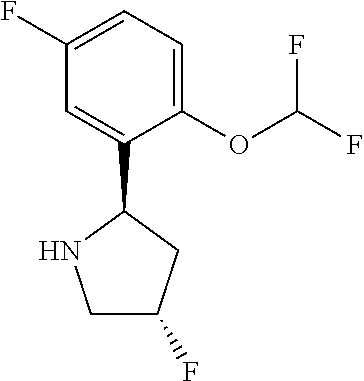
C1=C(C2NCC(F)C2)C(OC(F)F)=CC=C1F
